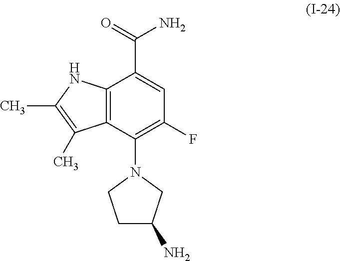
C12=C(C(N3CC(N)CC3)=C(F)C=C1C(=O)N)C(C)=C(C)N2
